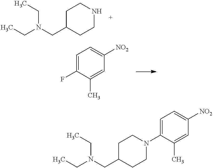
C1C(CN(CC)CC)CCNC1.C1=C(F)C(C)=CC([NO2])=C1.C1C(CN(CC)CC)CCN(C2=CC=C([NO2])C=C2C)C1
